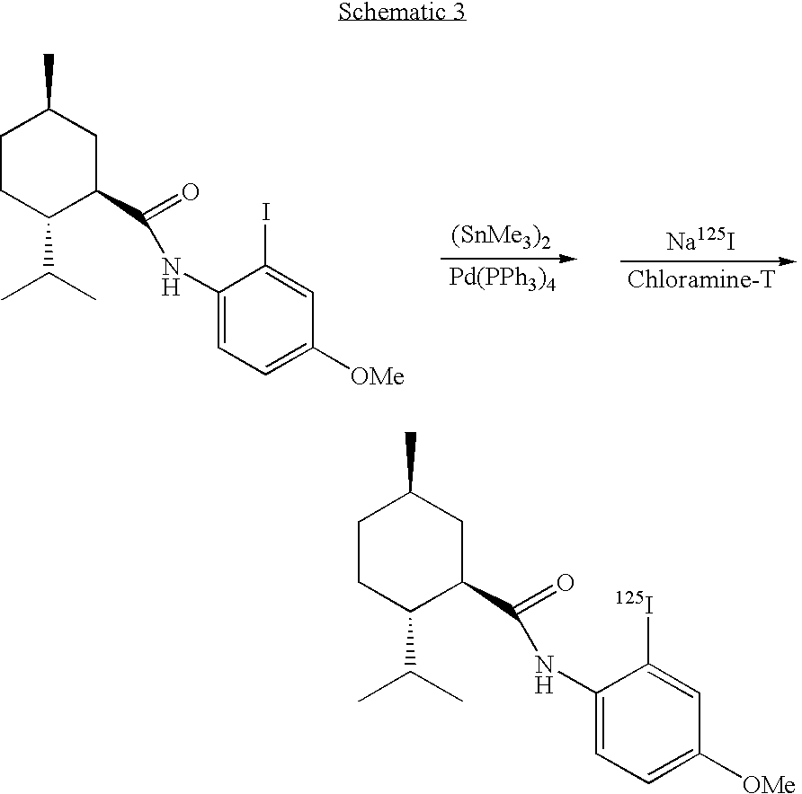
[(SnMe3)2].[Pd(PPh3)4].[Na125I].C1CC(C(C)C)C(C(=O)NC2=CC=C([OMe])C=C2I)CC1C.C1CC(C(C)C)C(C(=O)NC2=CC=C([OMe])C=C2[125I])CC1C
